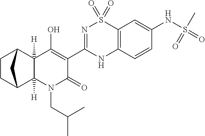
C12([H])C3CCC(C1([H])C(O)=C(C1=NS(=O)(=O)C4=C(N1)C=CC(NS(=O)(C)=O)=C4)C(=O)N2CC(C)C)C3
